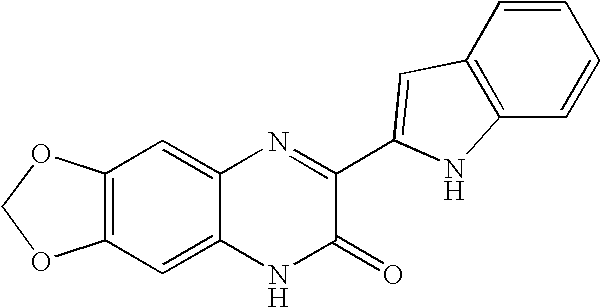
C1=C2C(=CC3=C1OCO3)N=C(C1=CC3=C(C=CC=C3)N1)C(=O)N2
